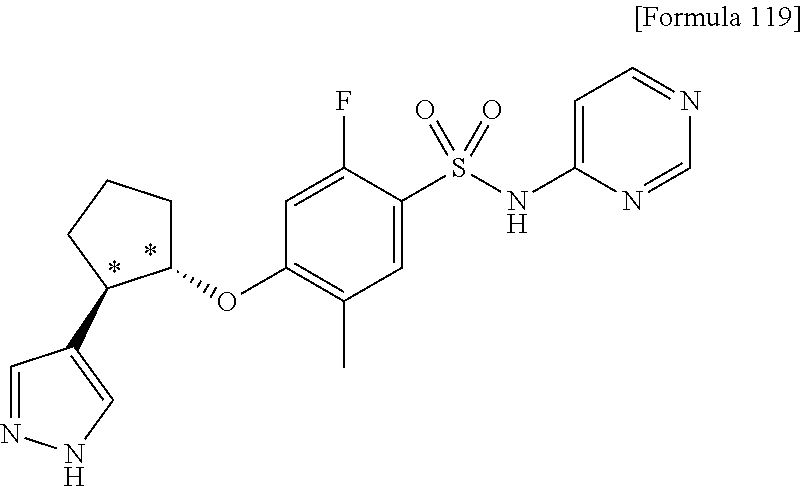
C1(S(NC2=CC=NC=N2)(=O)=O)=CC(C)=C(OC2CCCC2C2=CNN=C2)C=C1F
